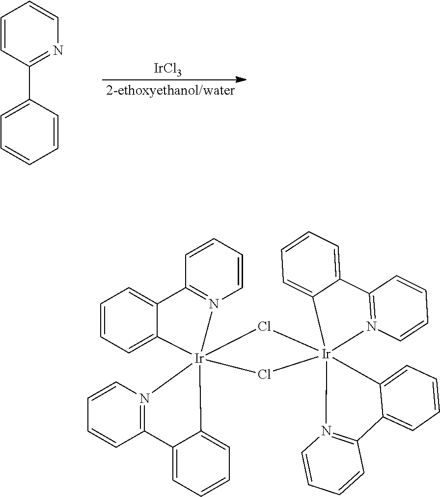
[IrCl3].C1=CC(C2=CC=CC=C2)=NC=C1.C12=CC=CC=C1[Ir]13(N4=C2C=CC=C4)(C2=CC=CC=C2C2=N1C=CC=C2)Cl[Ir]12(N4=C(C=CC=C4)C4=CC=CC=C41)(N1=C(C=CC=C1)C1=CC=CC=C21)Cl3
